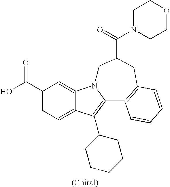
C1(C(O)=O)=CC=C2C(=C1)N1C(=C2C2CCCCC2)C2=C(CC(C(=O)N3CCOCC3)C1)C=CC=C2
